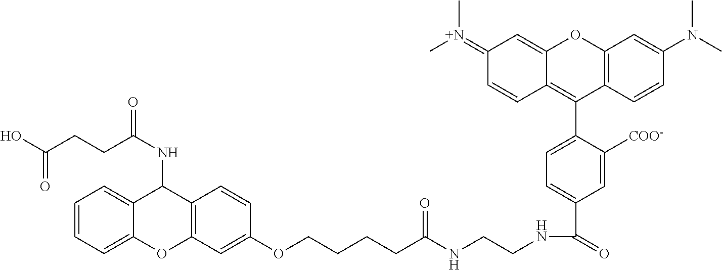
C(=O)(C1=CC=C(C2=C3C(=CC(=[N+](C)C)C=C3)OC3=C2C=CC(N(C)C)=C3)C([COO-])=C1)NCCNC(CCCCOC1=CC2=C(C=C1)C(NC(=O)CCC(O)=O)C1=CC=CC=C1O2)=O
